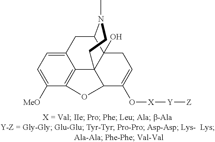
C1=C([MeO])C2=C3C(=C1)CC1C4(O)C3(C(C(O[X][Y][Z])=CC4)O2)CCN1C
